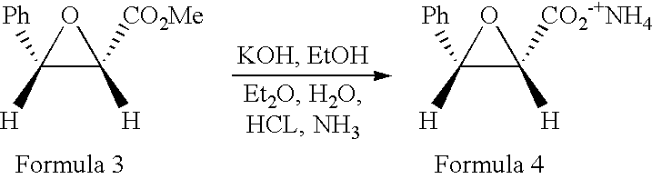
O1C([H])([Ph])C1([H])[CO2Me].O1C([H])([Ph])C1([H])[CO2-+NH4]
